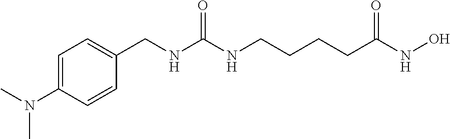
C1=C(N(C)C)C=CC(CNC(NCCCCC(NO)=O)=O)=C1
